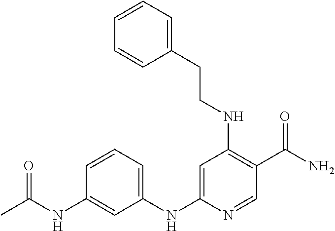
C(CNC1=C(C(N)=O)C=NC(NC2=CC=CC(NC(=O)C)=C2)=C1)C1=CC=CC=C1
